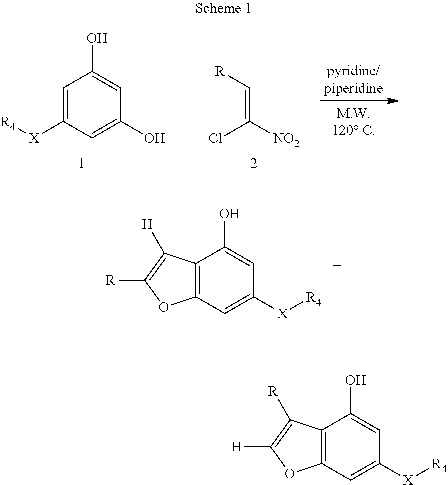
C12=C(C=C([X][R4])C=C1O)OC([R])=C2[H].C1=C([X][R4])C=C(O)C=C1O.ClC(=C[R])[NO2].C12=C(C=C([X][R4])C=C1O)OC([H])=C2[R]
